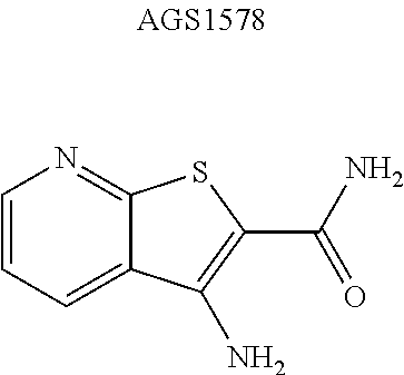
C1=CN=C2C(=C1)C(N)=C(C(N)=O)S2
